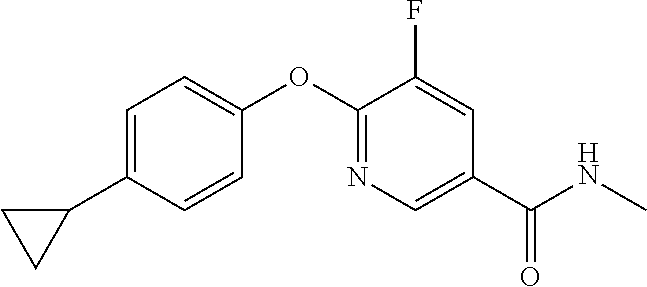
C1=C(C2CC2)C=CC(OC2=NC=C(C(NC)=O)C=C2F)=C1
